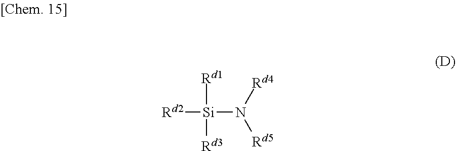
[Rd2][Si]([Rd1])([Rd3])N([Rd4])[Rd5]
